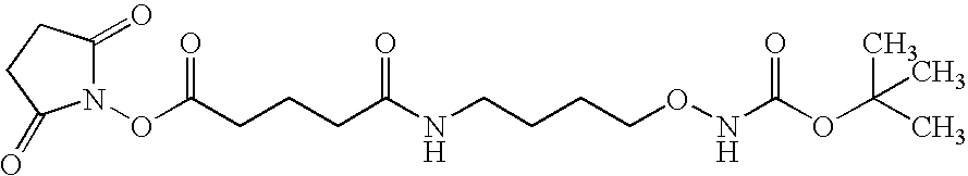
N(CCCCONC(OC(C)(C)C)=O)C(=O)CCCC(=O)ON1C(=O)CCC1=O
